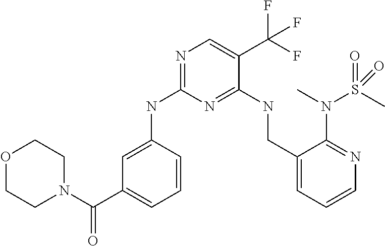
C1=C(NC2=NC=C(C(F)(F)F)C(NCC3=CC=CN=C3N(C)S(C)(=O)=O)=N2)C=CC=C1C(N1CCOCC1)=O
